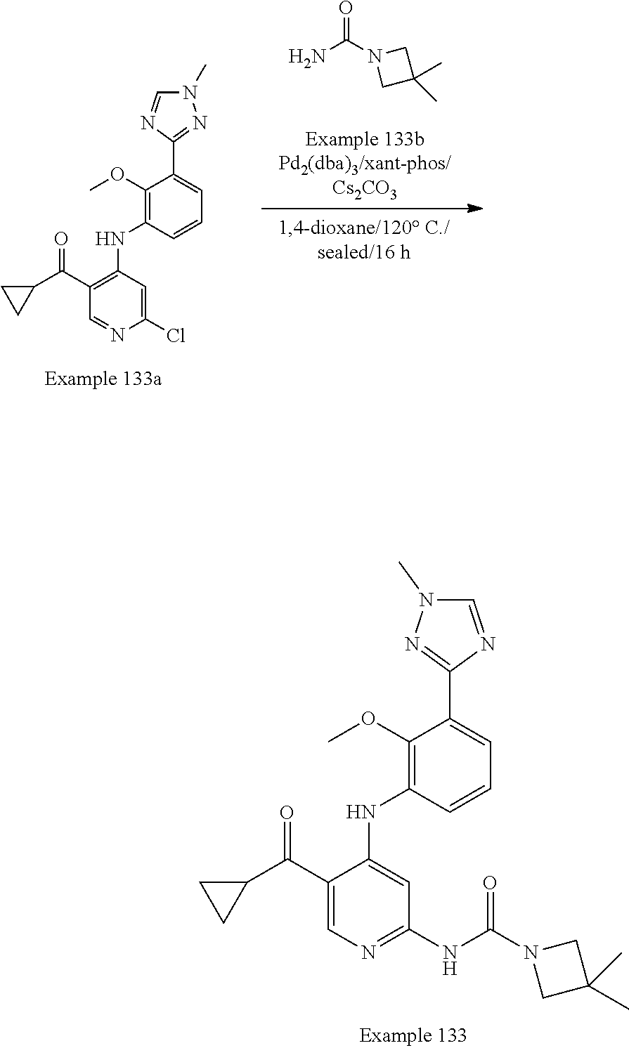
C1=NC(Cl)=CC(NC2=C(OC)C(C3=NN(C)C=N3)=CC=C2)=C1C(C1CC1)=O.NC(N1CC(C)(C)C1)=O.C1=C(C(C2CC2)=O)C(NC2=C(OC)C(C3=NN(C)C=N3)=CC=C2)=CC(NC(N2CC(C)(C)C2)=O)=N1
